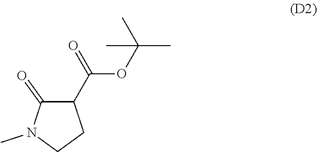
C1(=O)C(C(OC(C)(C)C)=O)CCN1C
